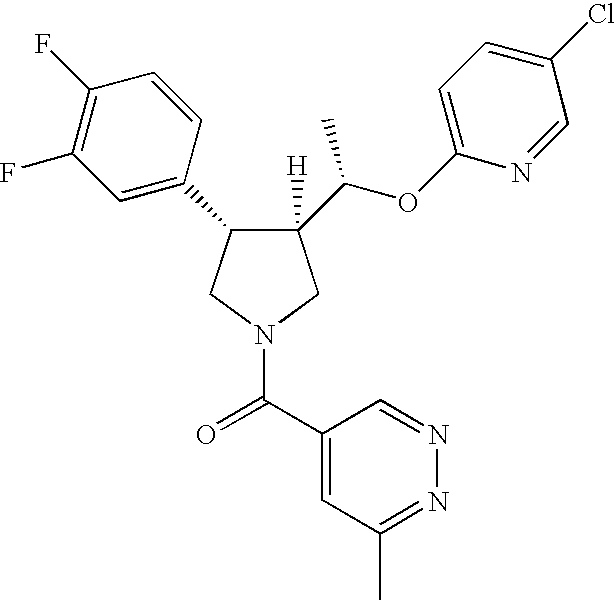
C1([H])(C(OC2=CC=C(Cl)C=N2)C)C(C2=CC(F)=C(F)C=C2)CN(C(C2=CC(C)=NN=C2)=O)C1
